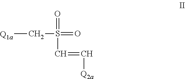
[Q1a]CS(=O)(=O)C=C[Q2a]
